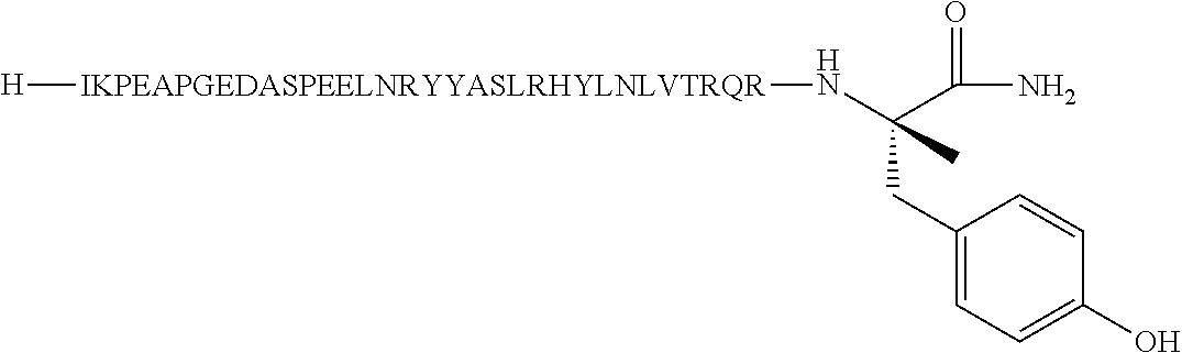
[H][IKPEAPGEDASPEELNRYYASLRHYLNLVTRQR]NC(C(=O)N)(CC1=CC=C(O)C=C1)C
